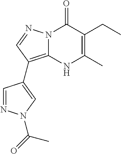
N12C(=C(C3=CN(C(=O)C)N=C3)C=N1)NC(C)=C(CC)C2=O
